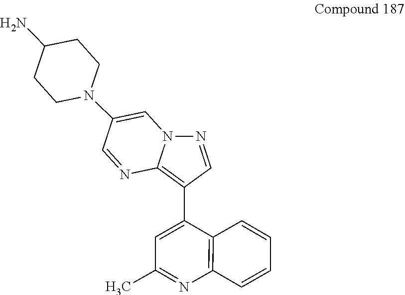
C1=NC2=C(C3=CC(C)=NC4=C3C=CC=C4)C=NN2C=C1N1CCC(N)CC1
